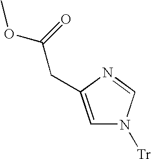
C1=C(CC(OC)=O)N=CN1[Tr]
